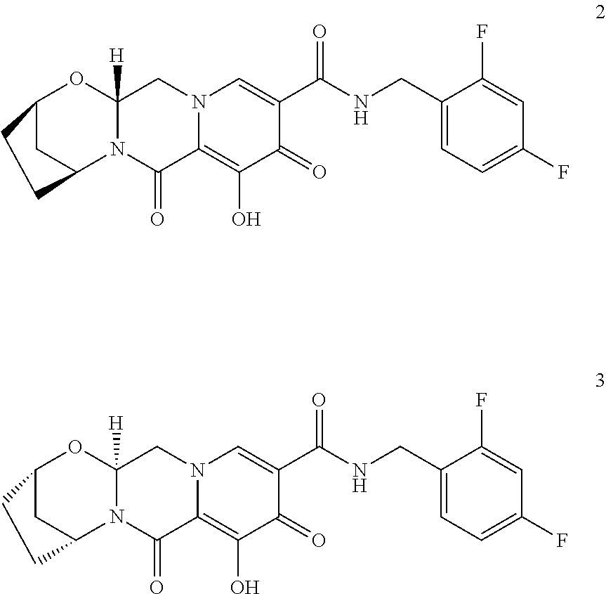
C12CC(N3C([H])(O1)CN1C(=C(O)C(=O)C(C(NCC4=CC=C(F)C=C4F)=O)=C1)C3=O)CC2.C12CC(N3C([H])(O1)CN1C(=C(O)C(=O)C(C(NCC4=CC=C(F)C=C4F)=O)=C1)C3=O)CC2
